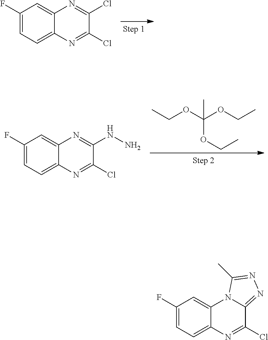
C1(F)=CC=C2C(=C1)N=C(Cl)C(Cl)=N2.C1(F)=CC=C2C(=C1)N=C(NN)C(Cl)=N2.CCOC(OCC)(C)OCC.C1(F)=CC=C2C(=C1)N1C(=NN=C1C)C(Cl)=N2
